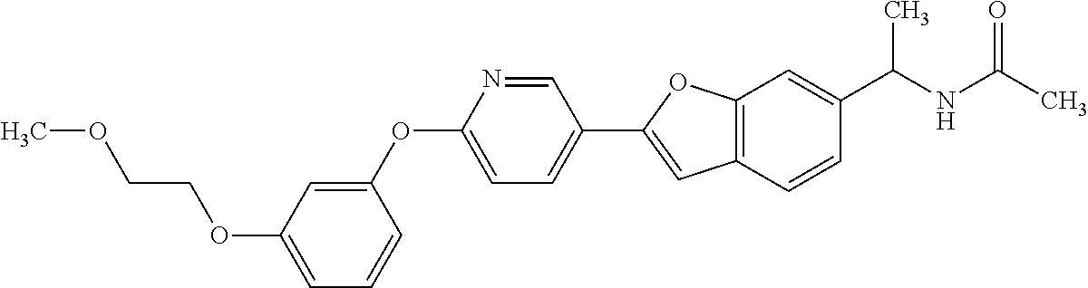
O(C1=CC=CC(OC2=CC=C(C3=CC4=C(O3)C=C(C(NC(C)=O)C)C=C4)C=N2)=C1)CCOC
